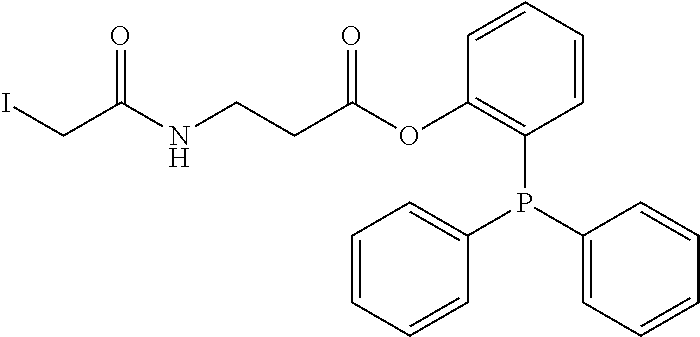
ICC(NCCC(OC1=C(P(C2=CC=CC=C2)C2=CC=CC=C2)C=CC=C1)=O)=O
